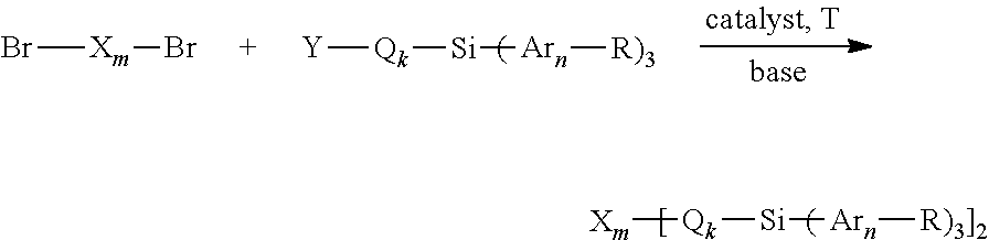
[Xm][Qk][Si][Arn][R)3]2].[Y][Qk][Si][Arn][R)3].Br[Xm]Br
